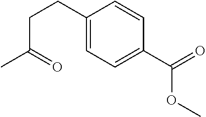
C1(CCC(C)=O)=CC=C(C(=O)OC)C=C1
